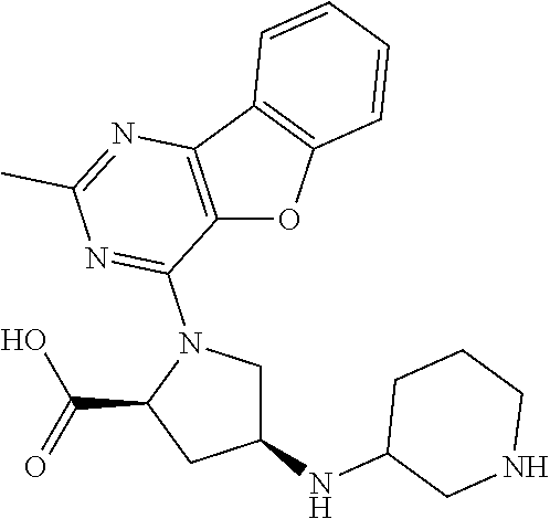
C12=C(C3=C(O1)C=CC=C3)N=C(C)N=C2N1C(C(=O)O)CC(NC2CNCCC2)C1
